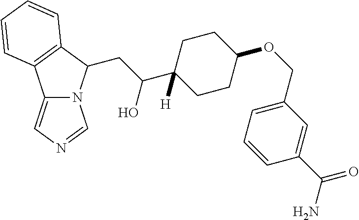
C12=CN=CN1C(CC(C1([H])CCC(OCC3=CC=CC(C(N)=O)=C3)CC1)O)C1=C2C=CC=C1
